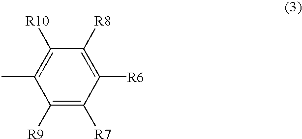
C1([R10])=C(C)C([R9])=C([R7])C([R6])=C1[R8]
